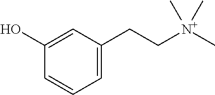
C1=C(CC[N+](C)(C)C)C=C(O)C=C1
